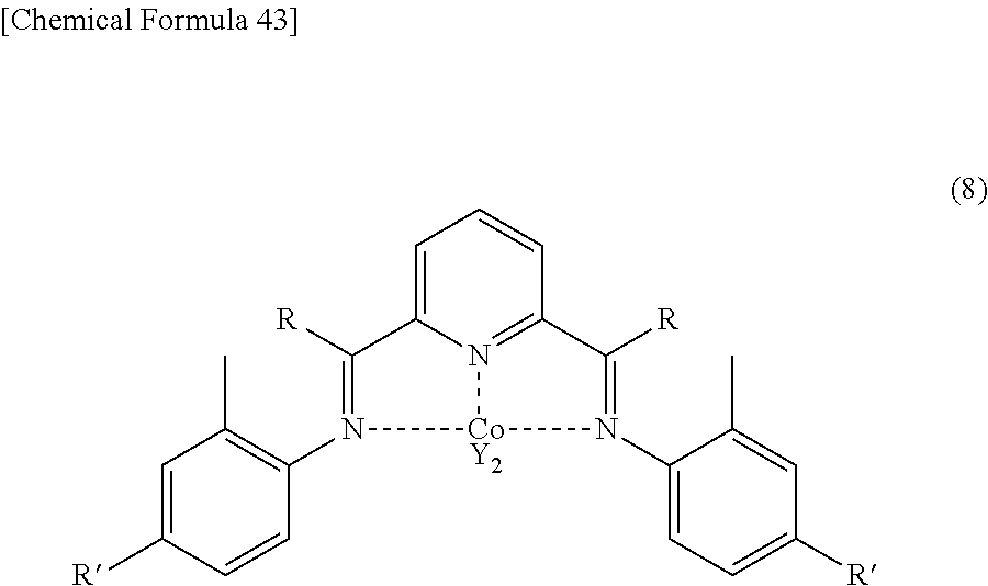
C1=C2N3=C(C=C1)C([R])=N(C1=CC=C([R])C=C1C)[CoY2]3N(C1=C(C)C=C([R])C=C1)=C2[R]
